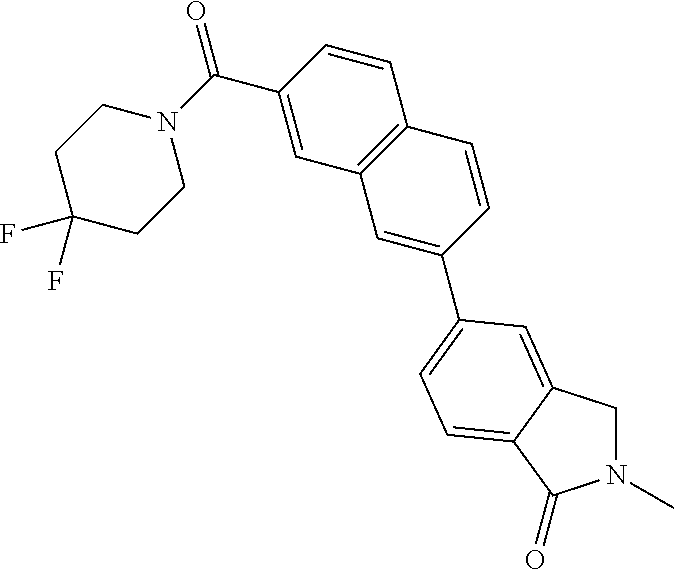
C1=C(C(N2CCC(F)(F)CC2)=O)C=CC2=C1C=C(C1=CC=C3C(=O)N(C)CC3=C1)C=C2
